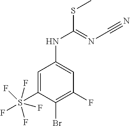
C1=C(S(F)(F)(F)(F)F)C(Br)=C(F)C=C1NC(SC)=NC#N
